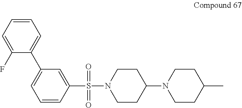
C1=C(C2=CC=CC=C2F)C=C(S(=O)(N2CCC(N3CCC(C)CC3)CC2)=O)C=C1
